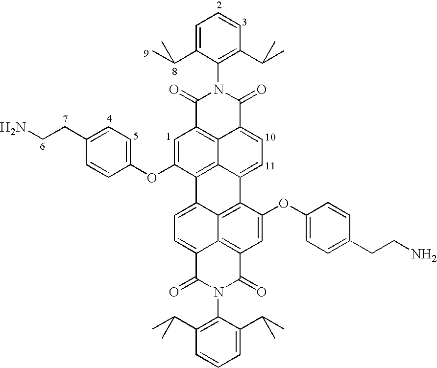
C1=C(C(C)C)C(N2C(=O)C3=C4C(=CC=C5C4=C(C(OC4=CC=C(CCN)C=C4)=C3)C3=CC=C4C6=C(C=C(OC7=CC=C(CCN)C=C7)C5=C36)C(=O)N(C3=C(C(C)C)C=CC=C3C(C)C)C4=O)C2=O)=C(C(C)C)C=C1
